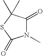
N1(C)C(=O)C(C)(C)SC1=O
